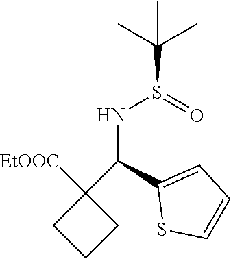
C(S(=O)NC(C1([EtOOC])CCC1)C1=CC=CS1)(C)(C)C
